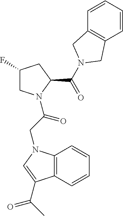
C1(F)CN(C(CN2C3=C(C=CC=C3)C(C(C)=O)=C2)=O)C(C(=O)N2CC3=C(C=CC=C3)C2)C1
